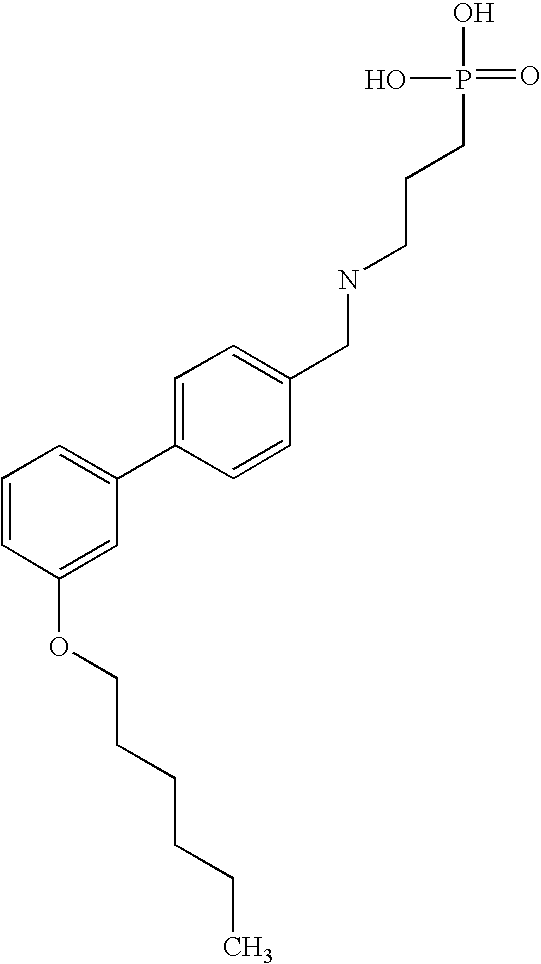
C1(C2=CC=CC(OCCCCCC)=C2)=CC=C(CNCCCP(=O)(O)O)C=C1
